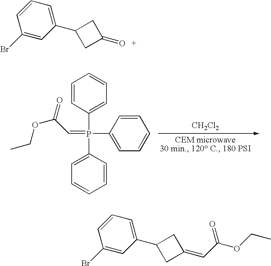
C1(Br)=CC(C2CC(=O)C2)=CC=C1.C1=CC(P(C2=CC=CC=C2)(C2=CC=CC=C2)=CC(OCC)=O)=CC=C1.[CH2Cl2].C1(Br)=CC(C2CC(=CC(=O)OCC)C2)=CC=C1
